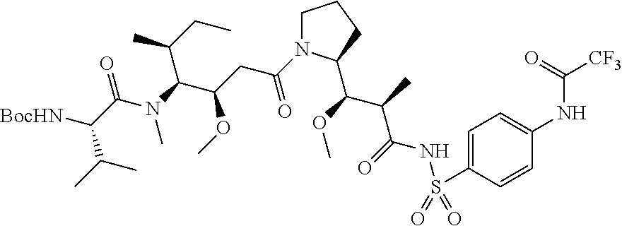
C1=C(S(=O)(=O)NC(C(C(C2N(C(CC(C(N(C(C([BocHN])C(C)C)=O)C)C(C)CC)OC)=O)CCC2)OC)C)=O)C=CC(NC([CF3])=O)=C1
